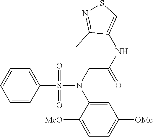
C1=C(S(=O)(=O)N(CC(NC2=CSN=C2C)=O)C2=CC([OMe])=CC=C2[MeO])C=CC=C1
